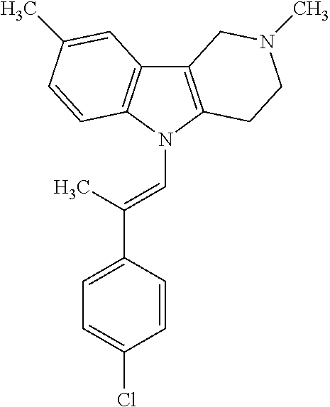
C12=C(N(C=C(C3=CC=C(Cl)C=C3)C)C3=C1C=C(C)C=C3)CCN(C)C2
